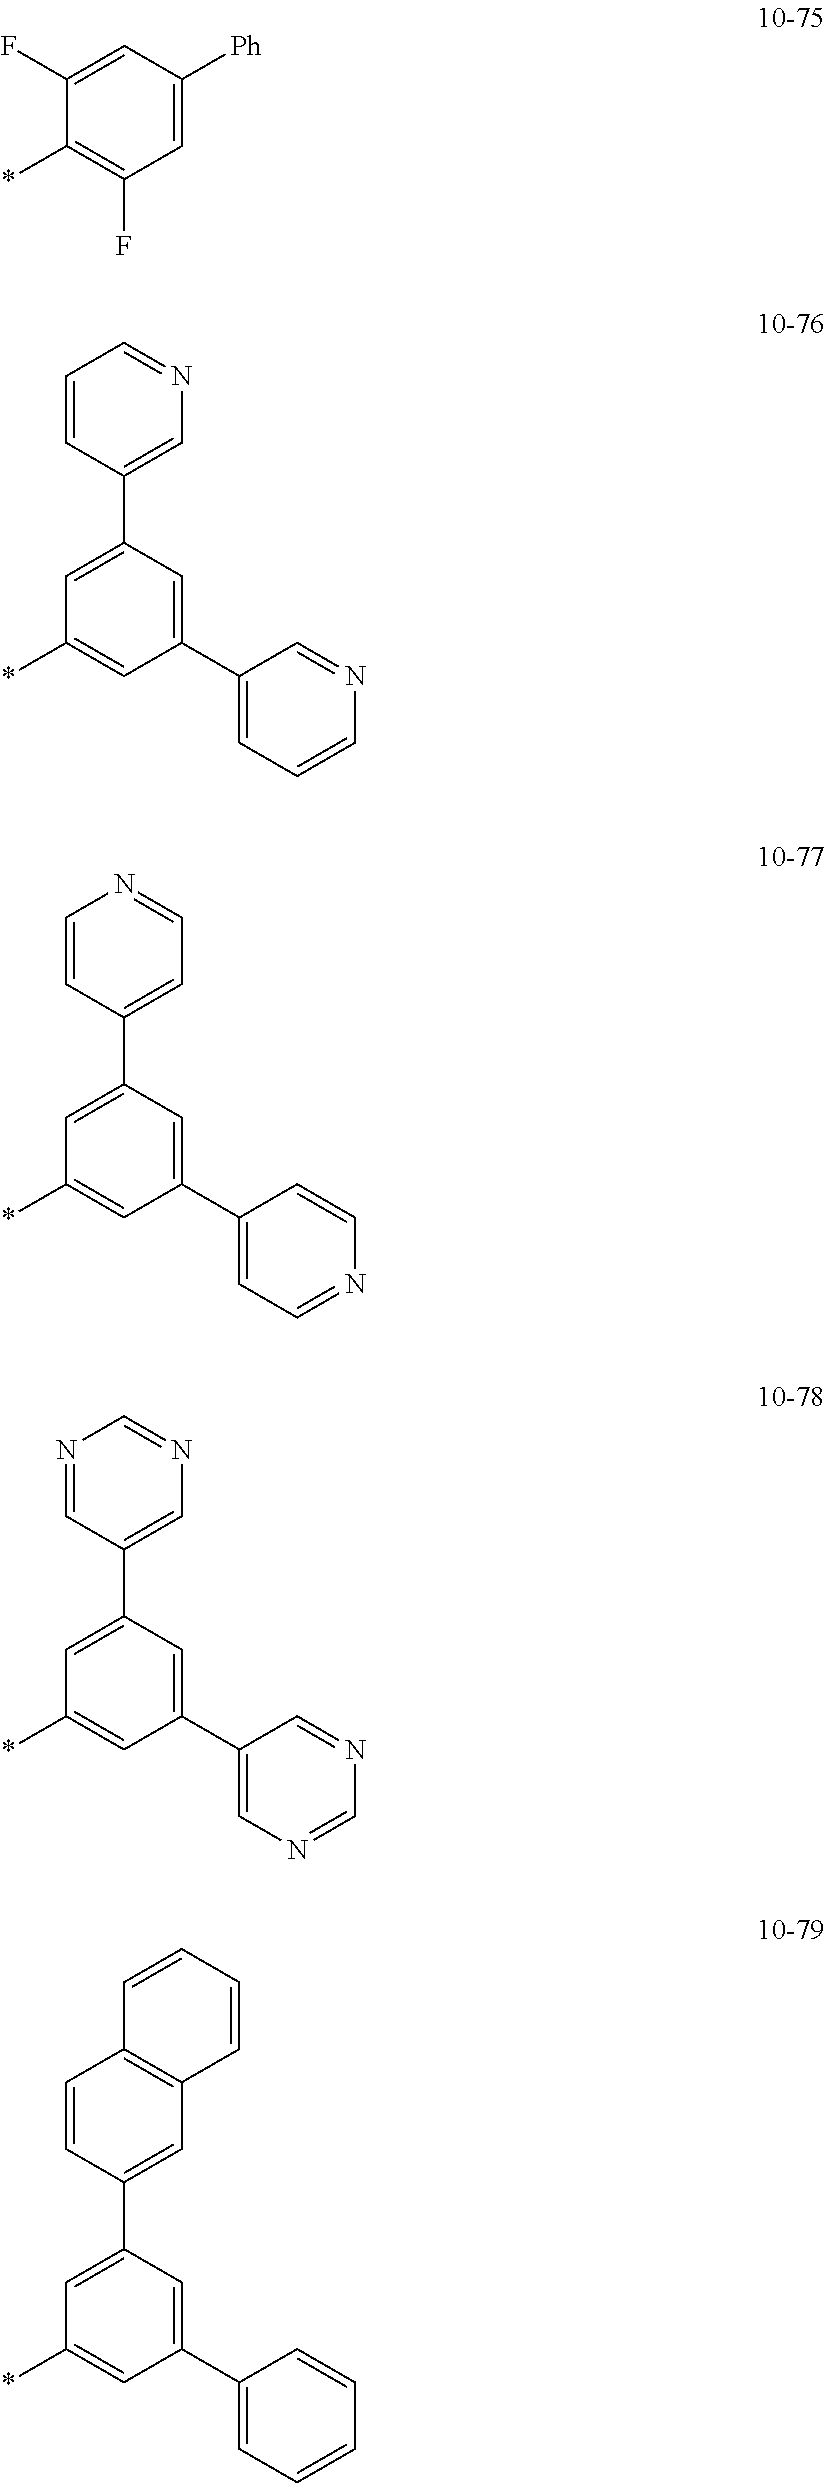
C1(F)=CC([Ph])=CC(F)=C1*.C1=C(C2=CN=CC=C2)C=C(C2=CC=CN=C2)C=C1*.C1=C(C2=CC=NC=C2)C=C(C2=CC=NC=C2)C=C1*.C1=C(C2=CN=CN=C2)C=C(C2=CN=CN=C2)C=C1*.C1=C(C2=CC3=C(C=C2)C=CC=C3)C=C(C2=CC=CC=C2)C=C1*
